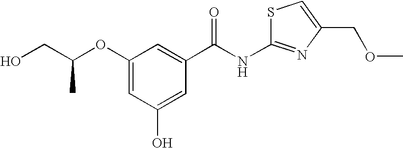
OCC(OC1=CC(O)=CC(C(NC2=NC(COC)=CS2)=O)=C1)C
